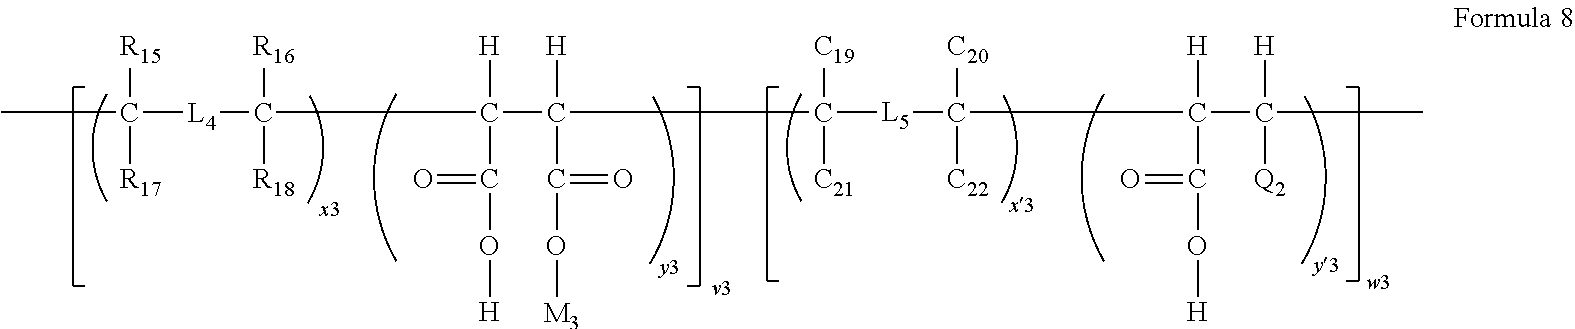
CC([L4]C(C(C(C([L5]C(C(C(C)([H])[Q2])([H])C(=O)O[H])([C20])[C22])([C19])[C21])([H])C(=O)O[M3])([H])C(=O)O[H])([R16])[R18])([R17])[R15]
